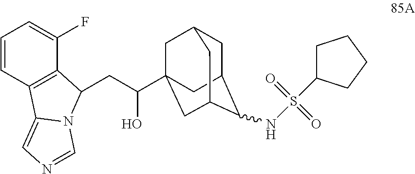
C1=CC2=C(C(F)=C1)C(CC(O)C13CC4CC(C1)C(NS(C1CCCC1)(=O)=O)C(C3)C4)N1C2=CN=C1
